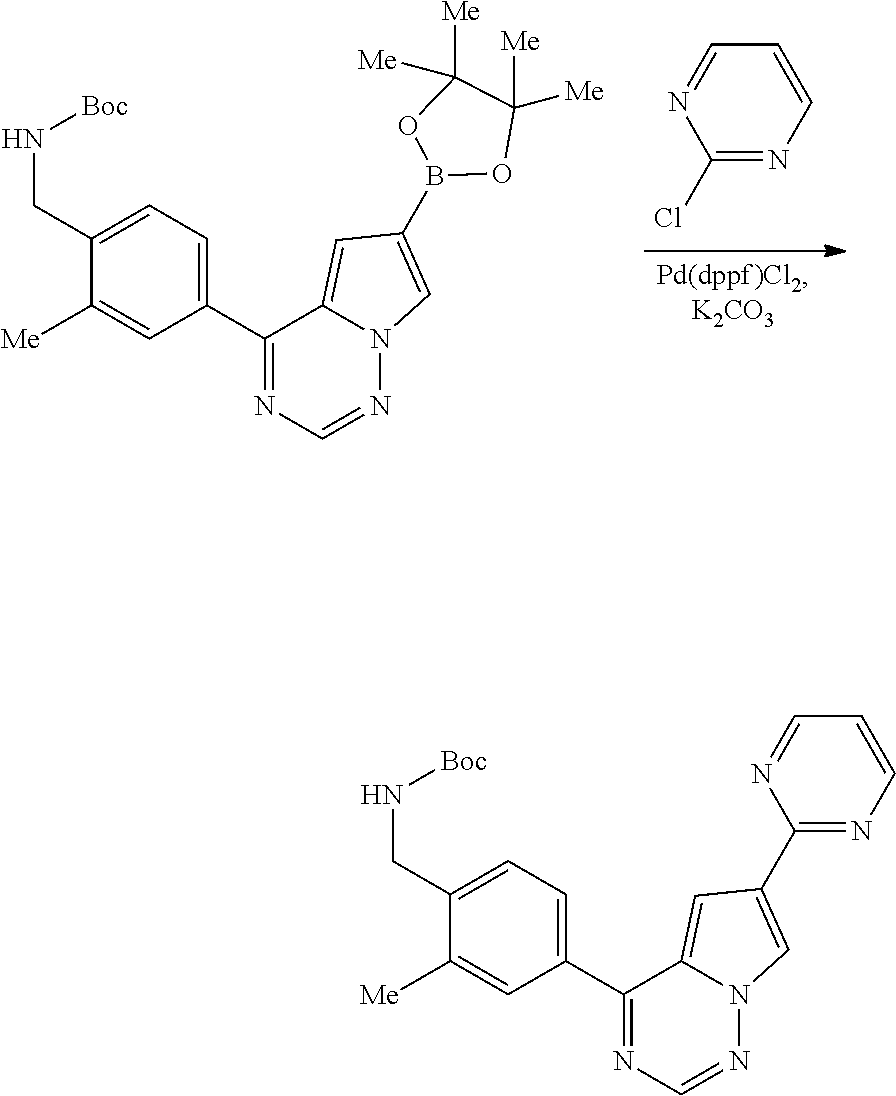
ClC1=NC=CC=N1.N12N=CN=C(C3=CC=C(CN[Boc])C([Me])=C3)C1=CC(B1OC([Me])([Me])C([Me])([Me])O1)=C2.N12N=CN=C(C3=CC=C(CN[Boc])C([Me])=C3)C1=CC(C1=NC=CC=N1)=C2
